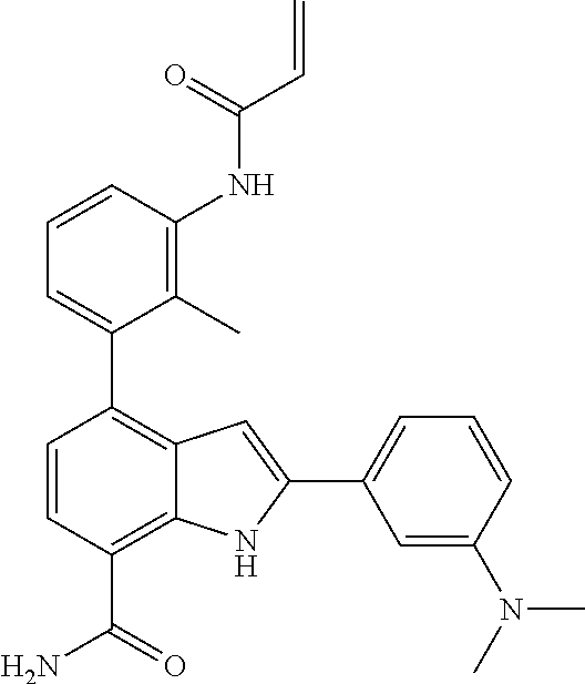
C1=CC(NC(C=C)=O)=C(C)C(C2=C3C(=C(C(=O)N)C=C2)NC(C2=CC=CC(N(C)C)=C2)=C3)=C1
